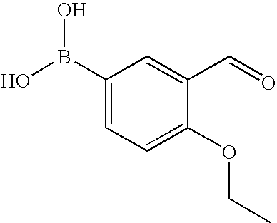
O=CC1=CC(B(O)O)=CC=C1OCC
